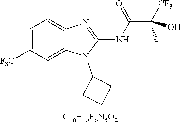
C1=C([F3C])C=C2C(=C1)N=C(NC(C([CF3])(C)O)=O)N2C1CCC1.[C16H15F6N3O2]
